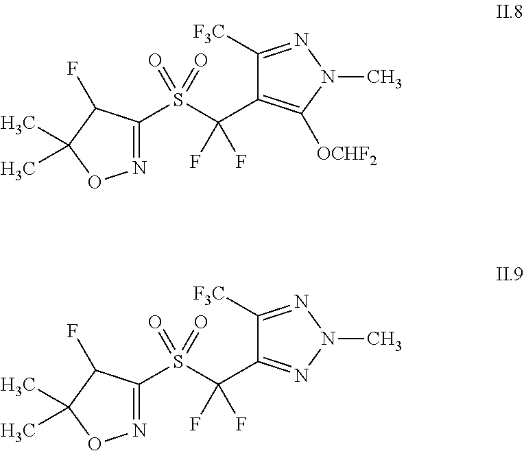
N1=C(S(C(C2=C([OCHF2])N(C)N=C2[F3C])(F)F)(=O)=O)C(F)C(C)(C)O1.N1=C(S(C(C2=NN(C)N=C2[F3C])(F)F)(=O)=O)C(F)C(C)(C)O1
